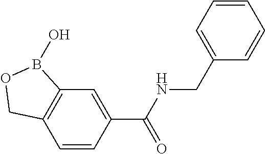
C12=C(C=CC(C(NCC3=CC=CC=C3)=O)=C1)COB2O
